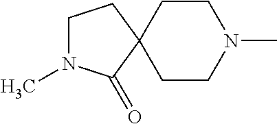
C1CN(C)CCC12CCN(C)C2=O
